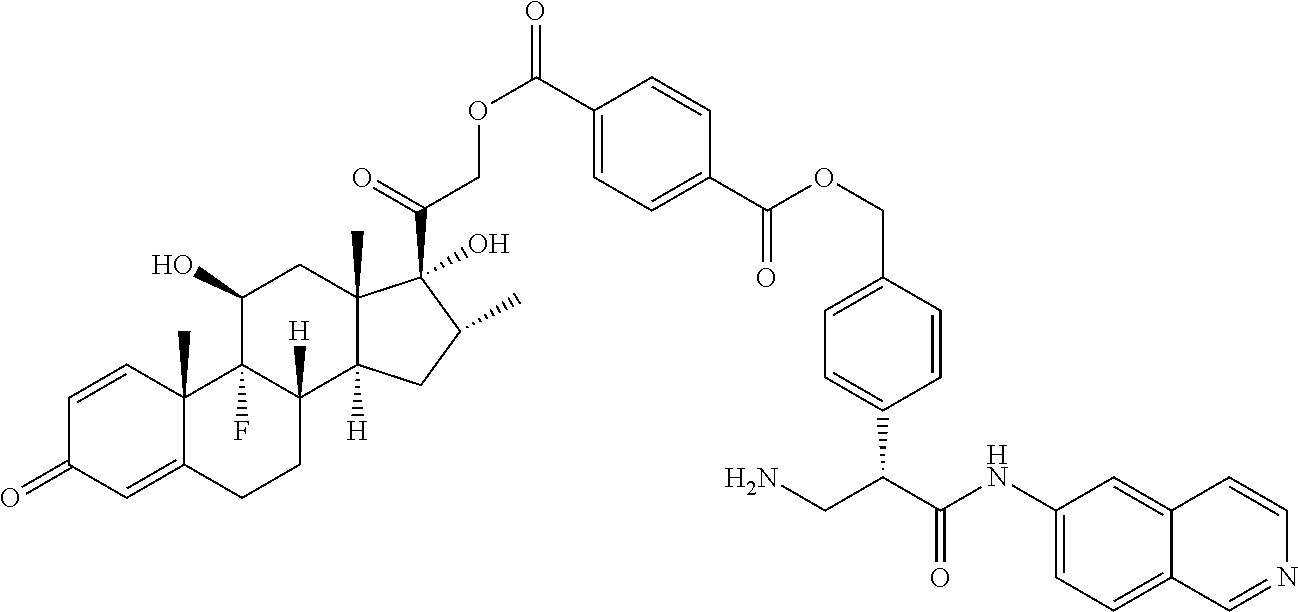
C1=CC2(C)C(=CC1=O)CCC1([H])C2(F)C(O)CC2(C)C1([H])CC(C)C2(C(=O)COC(=O)C1=CC=C(C(OCC2=CC=C(C(C(NC3=CC=C4C(=C3)C=CN=C4)=O)CN)C=C2)=O)C=C1)O
